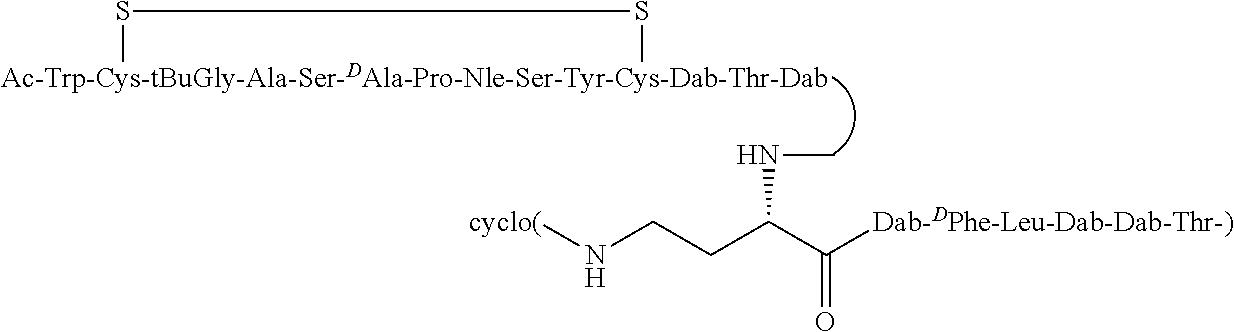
[cyclo(]NCCC(C([Dab-DPhe-Leu-Dab-Dab-Thr-)])=O)NC.[Ac-Trp-Cys-tBuGly-Ala-Ser-DAla-Pro-Nle-Ser-Tyr-Cys-Dab-Thr-Dab]1SS1
